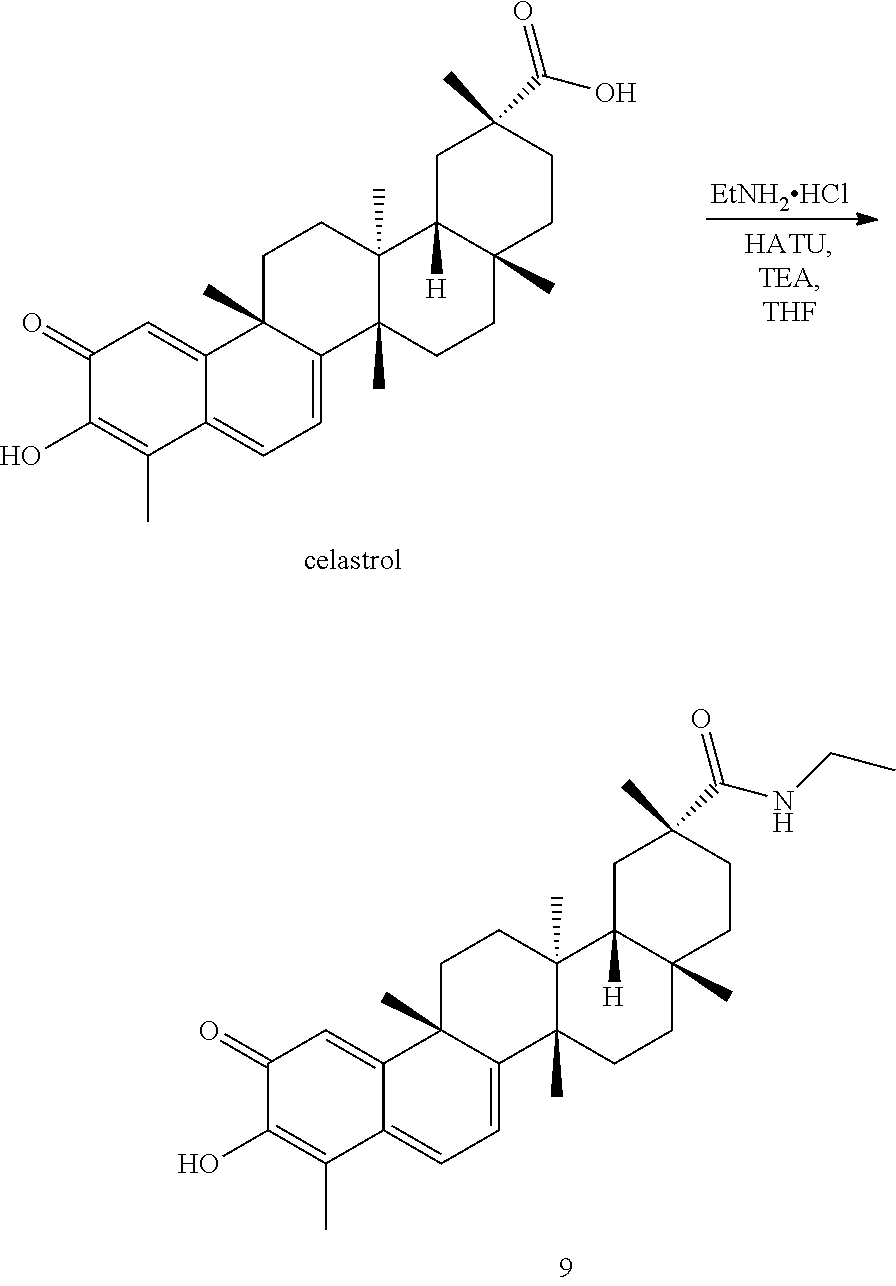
C1C2([H])C(C)(CCC1(C(NCC)=O)C)CCC1(C)C2(C)CCC2(C)C1=CC=C1C2=CC(=O)C(O)=C1C.C1C2([H])C(C)(CCC1(C(O)=O)C)CCC1(C)C2(C)CCC2(C)C1=CC=C1C2=CC(=O)C(O)=C1C.[EtNH2HCl]
